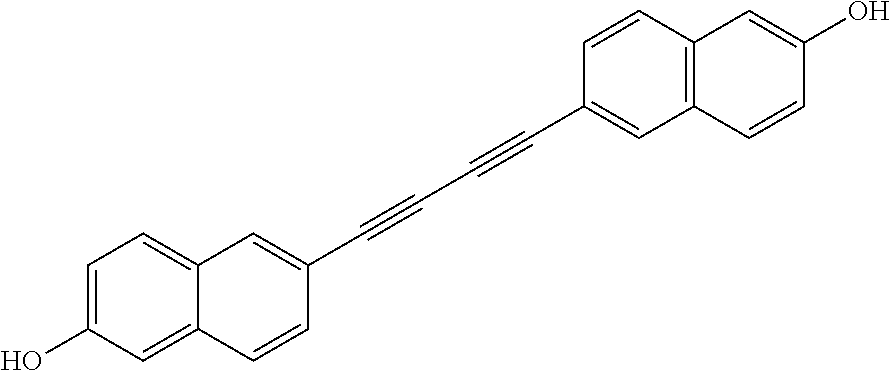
C1=C(O)C=C2C(=C1)C=C(C#CC#CC1=CC3=C(C=C1)C=C(O)C=C3)C=C2
